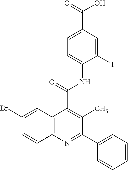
C1=C(C(=O)O)C=C(I)C(NC(C2=C(C)C(C3=CC=CC=C3)=NC3=C2C=C(Br)C=C3)=O)=C1
